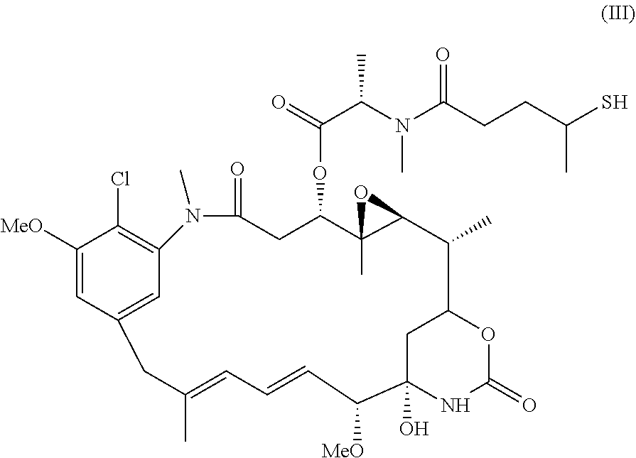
C1C2(O)NC(=O)OC1C(C)C1C(C)(C(OC(C(N(C(CCC(S)C)=O)C)C)=O)CC(=O)N(C)C3=C(Cl)C([MeO])=CC(=C3)CC(C)=CC=CC2[MeO])O1
